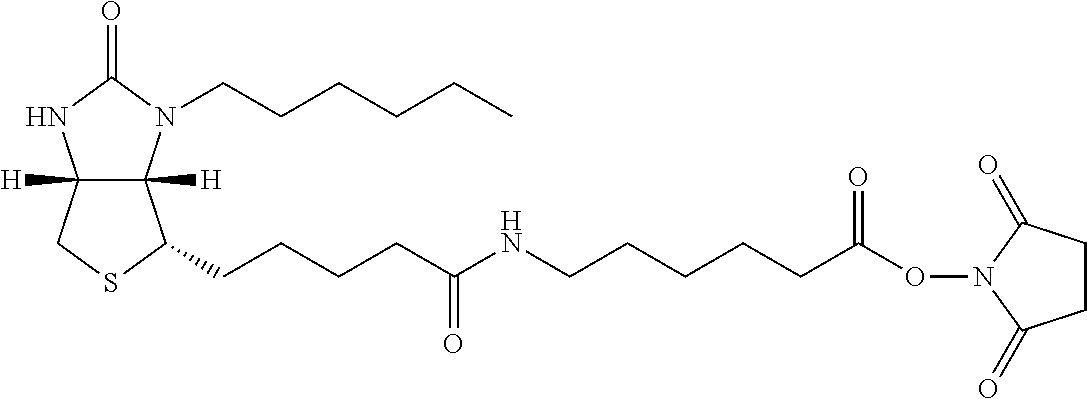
C12([H])C([H])(N(CCCCCC)C(=O)N1)C(CCCCC(=O)NCCCCCC(ON1C(=O)CCC1=O)=O)SC2
